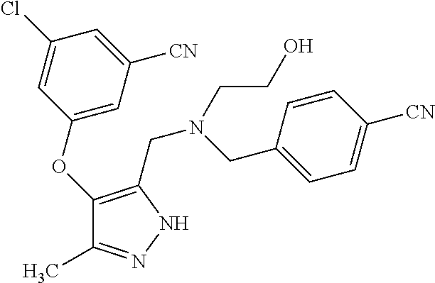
C1(OC2=C(CN(CC3=CC=C([CN])C=C3)CCO)NN=C2C)=CC([CN])=CC(Cl)=C1
